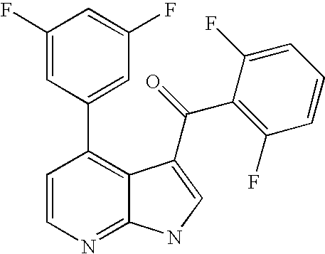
C1=CC(C2=CC(F)=CC(F)=C2)=C2C(=N1)NC=C2C(C1=C(F)C=CC=C1F)=O
